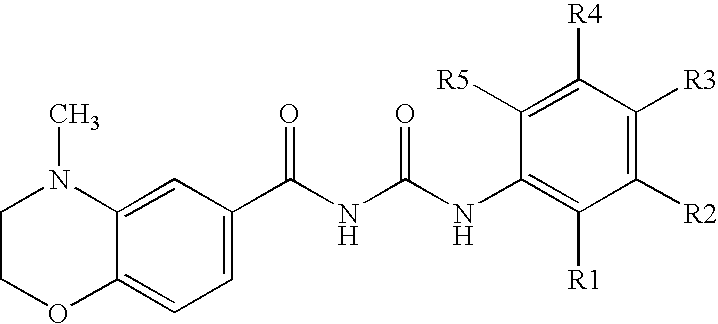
C1COC2=CC=C(C(NC(NC3=C([R1])C([R2])=C([R3])C([R4])=C3[R5])=O)=O)C=C2N1C
